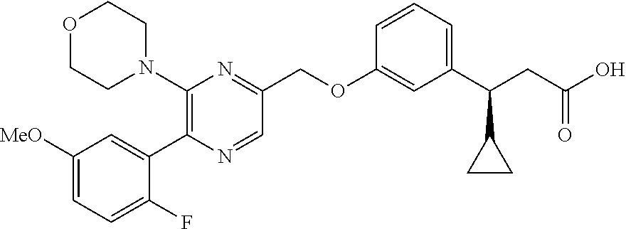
N1=CC(COC2=CC(C(C3CC3)CC(O)=O)=CC=C2)=NC(N2CCOCC2)=C1C1=CC([MeO])=CC=C1F
